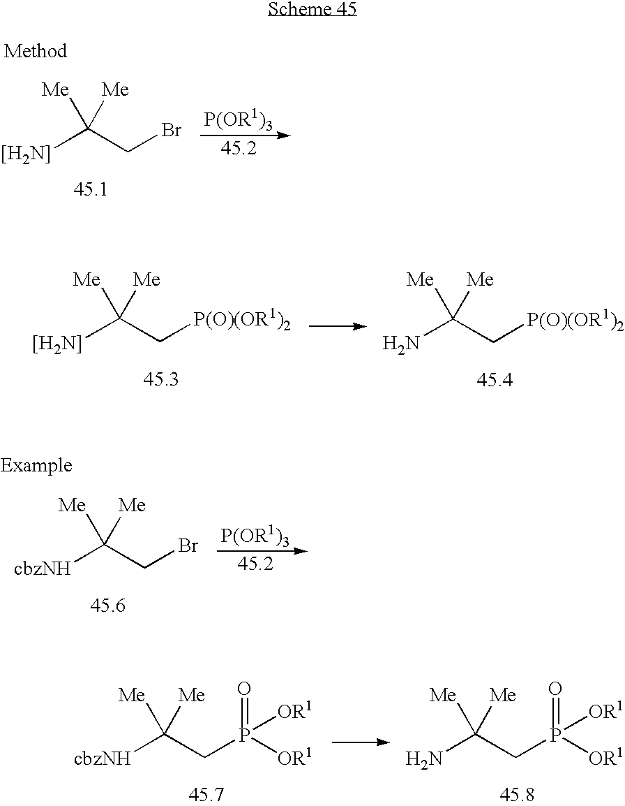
[[H2N]]C(CBr)([Me])[Me].[[H2N]]C(C[P(O)(OR1)2])([Me])[Me].NC(C[P(O)(OR1)2])([Me])[Me].[cbzNH]C(CP([OR1])(=O)[OR1])([Me])[Me].NC(CP(=O)([OR1])[OR1])([Me])[Me].[cbzNH]C(CBr)([Me])[Me]
